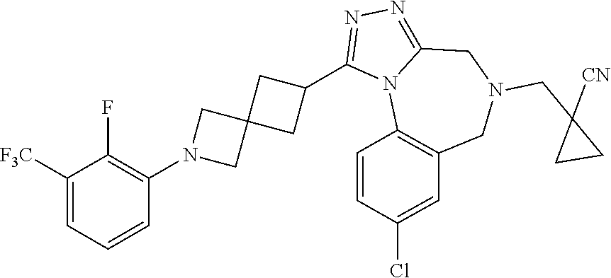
C1([F3C])=CC=CC(N2CC3(C2)CC(C2=NN=C4N2C2=C(CN(CC5([CN])CC5)C4)C=C(Cl)C=C2)C3)=C1F
